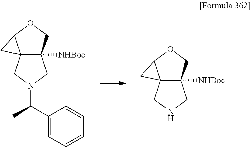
C123C([NHBoc])(COC1C2)CN(C(C)C1=CC=CC=C1)C3.C123C([NHBoc])(COC1C2)CNC3
